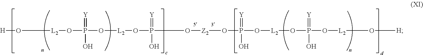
[H]O[L2]OP(O[L2]OP(O[Z2]OP(O[L2]OP(O[L2]O[H])(=[Y])O)(=[Y])O)(=[Y])O)(=[Y])O
